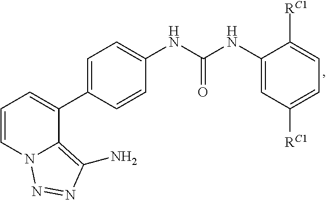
C1=CN2C(=C(N)N=N2)C(C2=CC=C(NC(NC3=CC([RC1])=CC=C3[RC1])=O)C=C2)=C1
